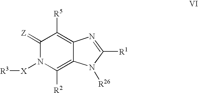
C1(=[Z])N([X][R3])C([R2])=C2C(=C1[R5])N=C([R1])N2[R26]
